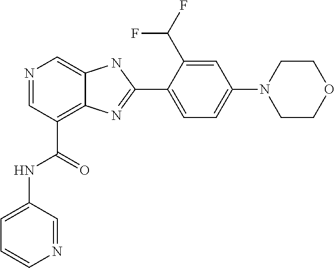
N1=CC(C(=O)NC2=CC=CN=C2)=C2C(=C1)NC(C1=CC=C(N3CCOCC3)C=C1C(F)F)=N2
